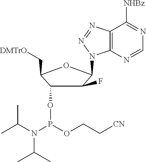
N1=C([NHBz])C2=C(N=C1)N(C1C(F)C(OP(N(C(C)C)C(C)C)OCC[CN])C(C[DMTrO])O1)N=N2
